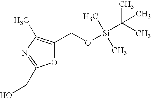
O1C(CO[Si](C(C)(C)C)(C)C)=C(C)N=C1CO
